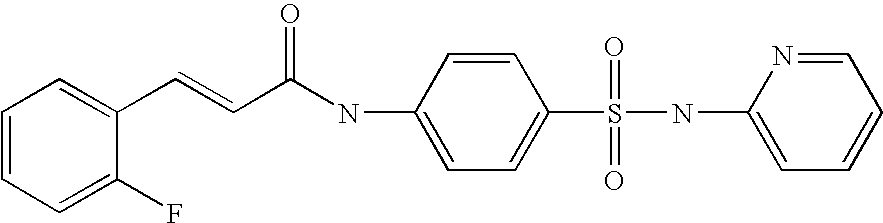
C1=CC=C(F)C(C=CC(NC2=CC=C(S(NC3=CC=CC=N3)(=O)=O)C=C2)=O)=C1
